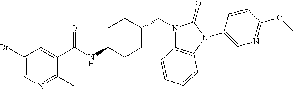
C1(Br)=CN=C(C)C(C(NC2CCC(CN3C4=C(N(C5=CN=C(OC)C=C5)C3=O)C=CC=C4)CC2)=O)=C1
